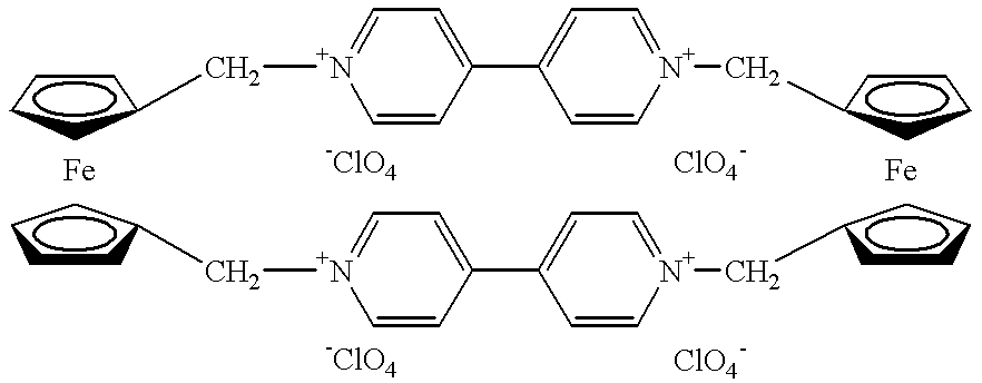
C1CCC(C[N+]2=CC=C(C3=CC=[N+](CC4CCCC4)C=C3)C=C2)C1.C1CCC(C[N+]2=CC=C(C3=CC=[N+](CC4CCCC4)C=C3)C=C2)C1
